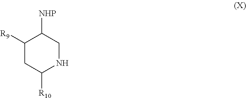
C1([R9])CC([R10])NCC1[NHP]
